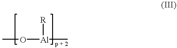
CO[Al](C)[R]
